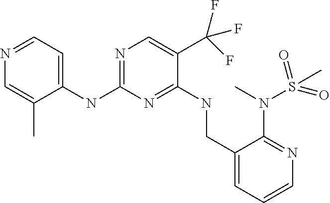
C1(NC2=NC=C(C(F)(F)F)C(NCC3=CC=CN=C3N(S(C)(=O)=O)C)=N2)=CC=NC=C1C
